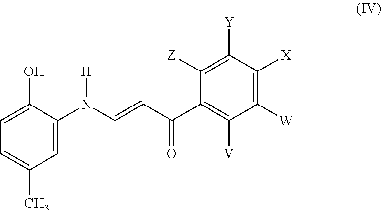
C1=C(O)C(N(C=CC(C2=C([V])C([W])=C([X])C([Y])=C2[Z])=O)[H])=CC(C)=C1
